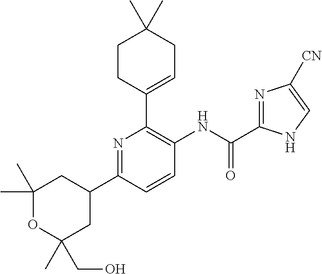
N1=C(C2CC(C)(C)OC(C)(CO)C2)C=CC(NC(C2=NC([CN])=CN2)=O)=C1C1=CCC(C)(C)CC1
